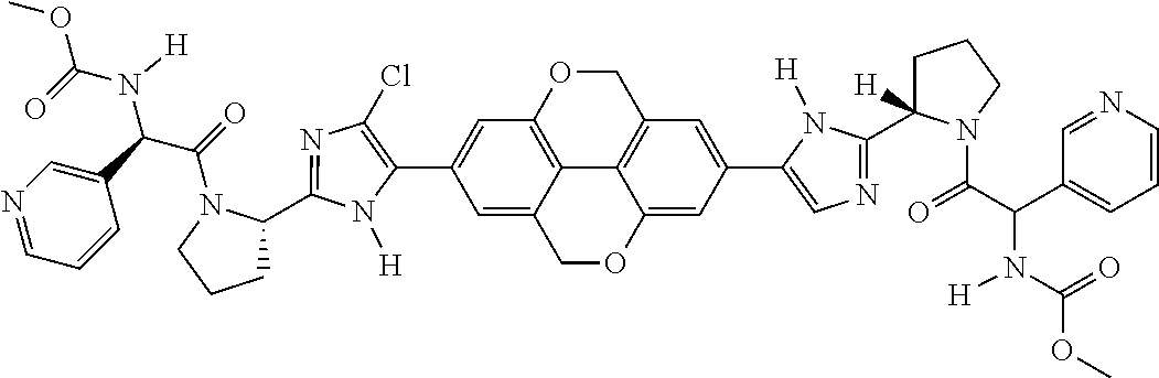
C1(C2=CC3=C4C(=C2)COC2=CC(C5=CN=C(C6([H])CCCN6C(=O)C(C6=CC=CN=C6)N([H])C(=O)OC)N5[H])=CC(=C42)CO3)=C(Cl)N=C(C2CCCN2C(=O)C(C2=CN=CC=C2)N(C(=O)OC)[H])N1[H]
